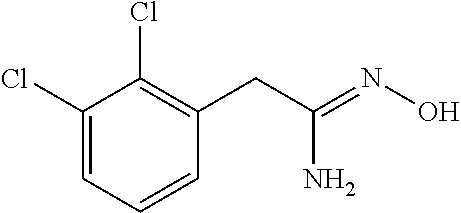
NC(=NO)CC1=C(Cl)C(Cl)=CC=C1
